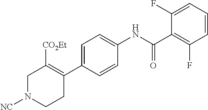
C1=C(C2=C([CO2Et])CN([NC])CC2)C=CC(NC(C2=C(F)C=CC=C2F)=O)=C1
